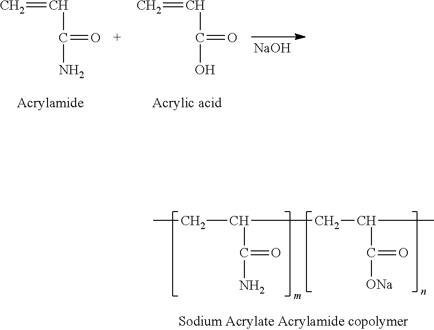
C=CC(N)=O.C=CC(O)=O.[NaOH].C(C(C(N)=O)CC(C)C([ONa])=O)C
